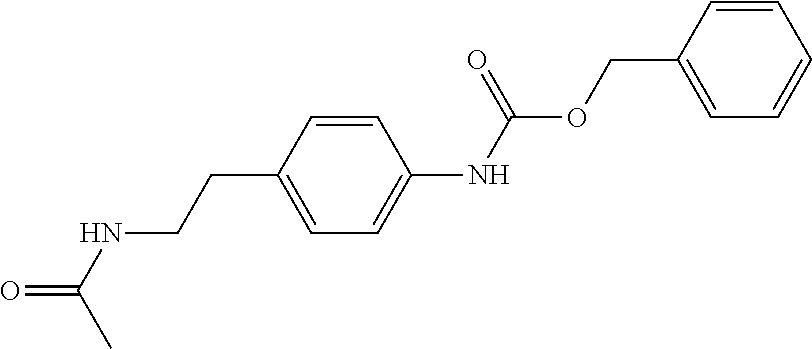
C1(CCNC(=O)C)=CC=C(NC(OCC2=CC=CC=C2)=O)C=C1
